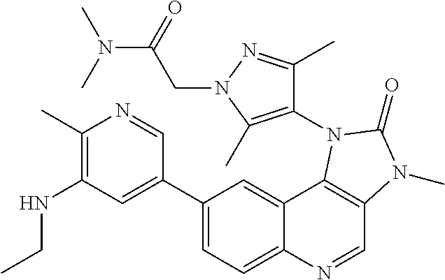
C1(C)=C(NCC)C=C(C2=CC=C3C(=C2)C2=C(C=N3)N(C)C(=O)N2C2=C(C)N(CC(N(C)C)=O)N=C2C)C=N1
